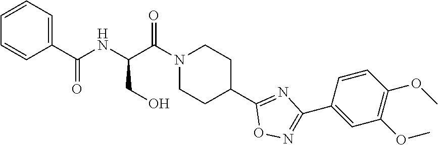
N1(C(C(NC(C2=CC=CC=C2)=O)CO)=O)CCC(C2=NC(C3=CC(OC)=C(OC)C=C3)=NO2)CC1
